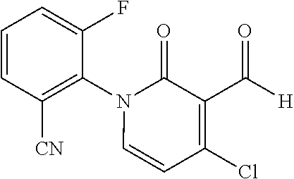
[H]C(C1=C(Cl)C=CN(C2=C([CN])C=CC=C2F)C1=O)=O
